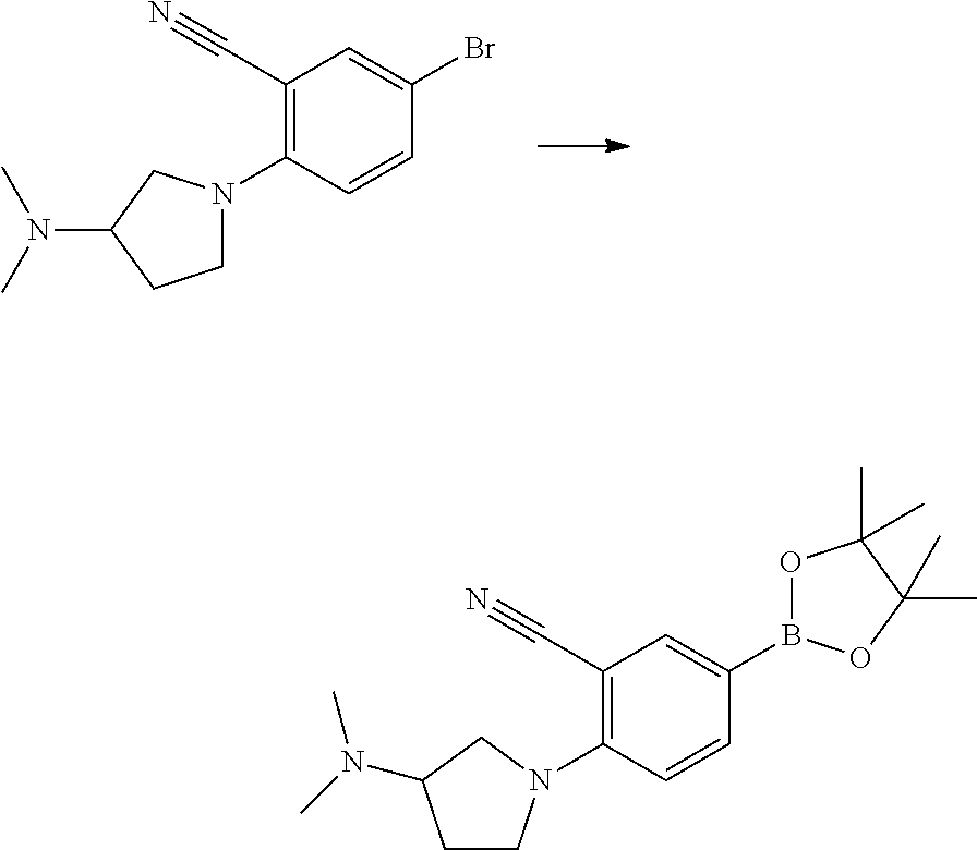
C1(C#N)=C(N2CCC(N(C)C)C2)C=CC(Br)=C1.C1(C#N)=C(N2CCC(N(C)C)C2)C=CC(B2OC(C)(C)C(C)(C)O2)=C1
